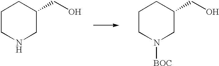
C1CNCC(CO)C1.C1CN([BOC])CC(CO)C1
